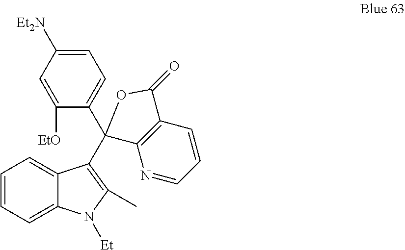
C1=CC=C2C(=C1)C(C1(C3=CC=C([Et2N])C=C3[EtO])C3=C(C=CC=N3)C(=O)O1)=C(C)N2[Et]
